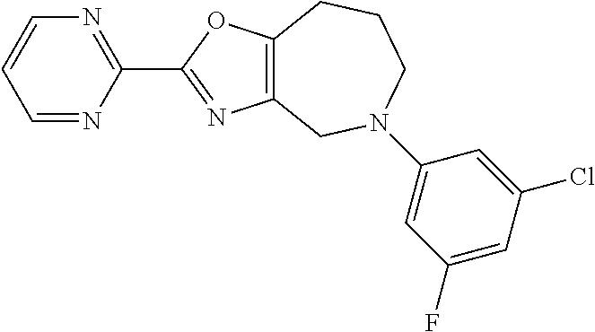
C1=NC(C2=NC3=C(O2)CCCN(C2=CC(F)=CC(Cl)=C2)C3)=NC=C1
